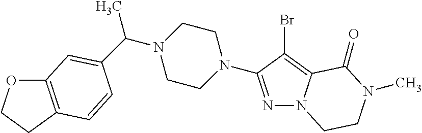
O1C2=C(CC1)C=CC(C(N1CCN(C3=NN4C(=C3Br)C(=O)N(C)CC4)CC1)C)=C2
